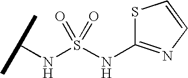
N(S(NC1=NC=CS1)(=O)=O)C(C)C
